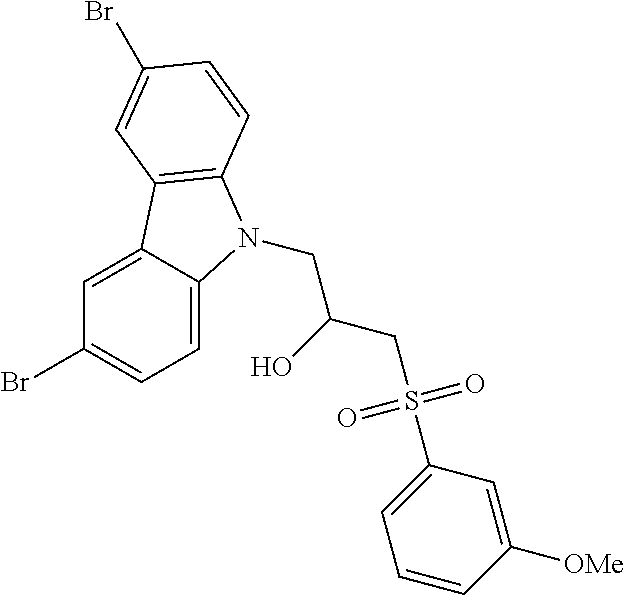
C1=C2C(=CC=C1Br)N(CC(O)CS(C1=CC=CC([OMe])=C1)(=O)=O)C1=C2C=C(Br)C=C1
